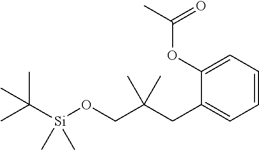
C1=CC=C(OC(C)=O)C(CC(CO[Si](C(C)(C)C)(C)C)(C)C)=C1
